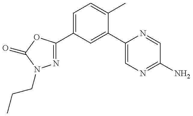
N1=C(C2=CC=C(C)C(C3=CN=C(N)C=N3)=C2)OC(=O)N1CCC
